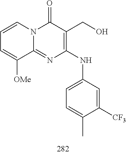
C1=CC=C([OMe])C2=NC(NC3=CC=C(C)C([CF3])=C3)=C(CO)C(=O)N12
